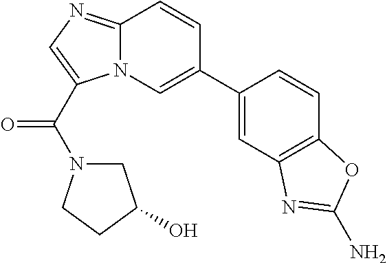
N12C(=NC=C1C(=O)N1CC(O)CC1)C=CC(C1=CC3=C(C=C1)OC(N)=N3)=C2
